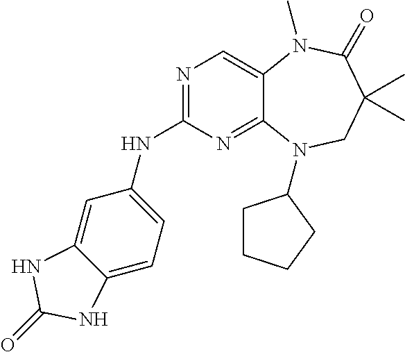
N1=C(NC2=CC=C3C(=C2)NC(=O)N3)N=C2C(=C1)N(C)C(=O)C(C)(C)CN2C1CCCC1
